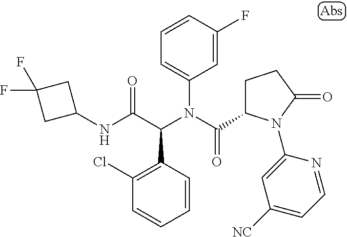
C1=CC(C(C(NC2CC(F)(F)C2)=O)N(C(=O)C2CCC(=O)N2C2=CC([NC])=CC=N2)C2=CC=CC(F)=C2)=C(Cl)C=C1
